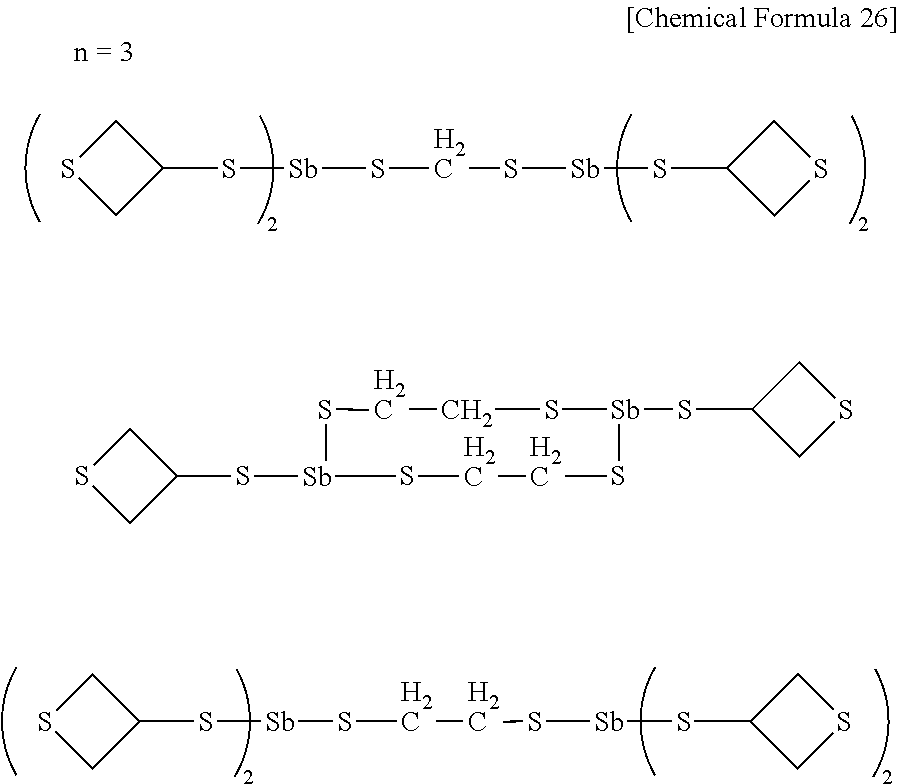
C1(S[Sb]SCS[Sb]SC2CSC2)CSC1.C1(S[Sb]SCCS[Sb]SC2CSC2)CSC1.C1(S[Sb]2SCCS[Sb](SC3CSC3)SCCS2)CSC1
